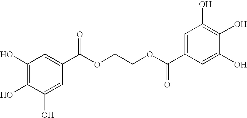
C1=C(O)C(O)=C(O)C=C1C(OCCOC(=O)C1=CC(O)=C(O)C(O)=C1)=O
